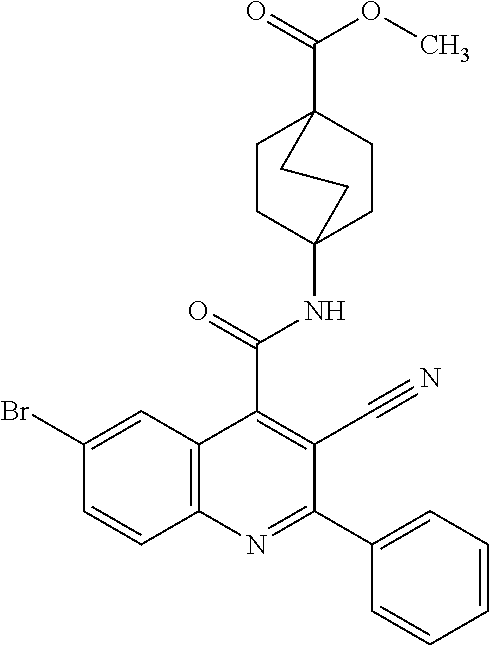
C1CC2(NC(C3=C(C#N)C(C4=CC=CC=C4)=NC4=C3C=C(Br)C=C4)=O)CCC1(C(=O)OC)CC2
